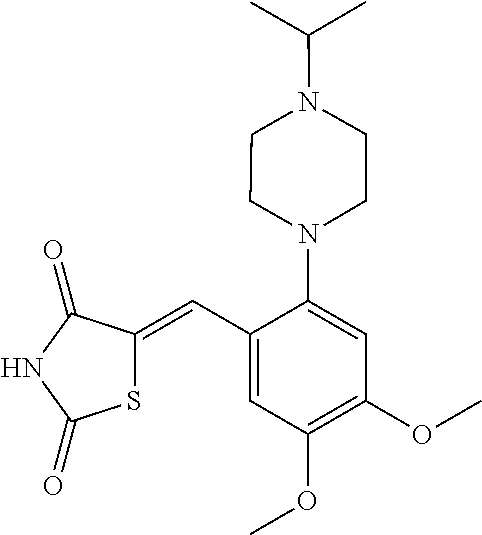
C1(C=C2SC(=O)NC2=O)=CC(OC)=C(OC)C=C1N1CCN(C(C)C)CC1
